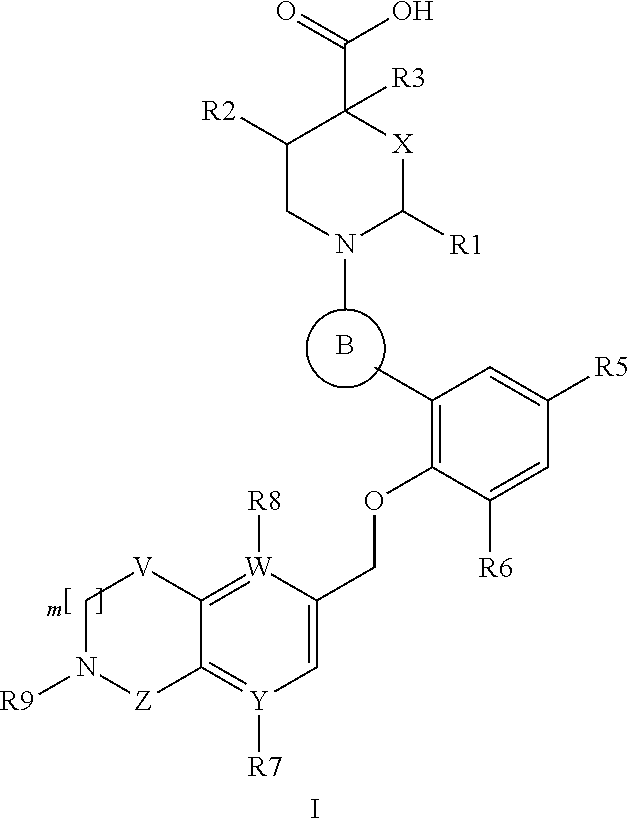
B.CN1CC([R2])C(C(=O)O)([R3])[X]C1[R1].CC1=C(OCC2=C[Y]([R7])=C3C(=[W]2[R8])[V]CN([R9])[Z]3)C([R6])=CC([R5])=C1.I
